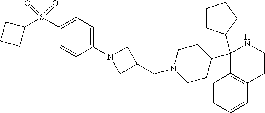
C1(C2CCN(CC3CN(C4=CC=C(S(C5CCC5)(=O)=O)C=C4)C3)CC2)(C2CCCC2)C2=C(CCN1)C=CC=C2
